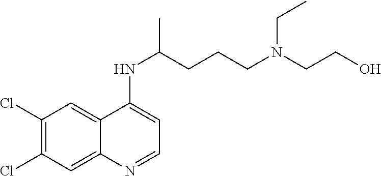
C1(Cl)=C(Cl)C=C2C(=C1)C(NC(CCCN(CCO)CC)C)=CC=N2
